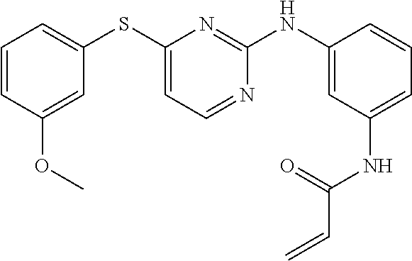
C1=CC(OC)=CC(SC2=CC=NC(NC3=CC(NC(=O)C=C)=CC=C3)=N2)=C1
